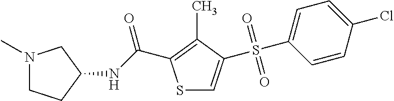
N1(C)CCC(NC(=O)C2=C(C)C(S(C3=CC=C(Cl)C=C3)(=O)=O)=CS2)C1
